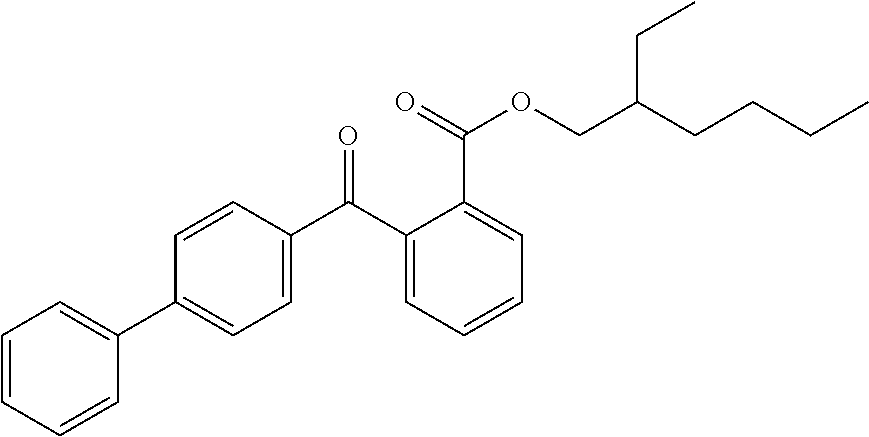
C1=CC=CC(C2=CC=C(C(C3=CC=CC=C3C(=O)OCC(CCCC)CC)=O)C=C2)=C1
